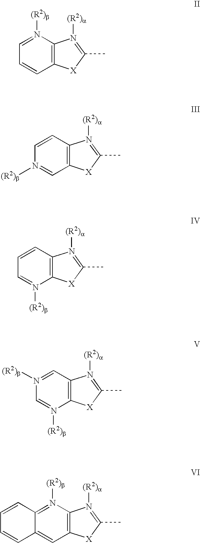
C12=C(N([(R2)b])=CC=C1)N([(R2)a])=C(C)[X]2.C12=C(C=CN([(R2)b])=C1)N([(R2)a])=C(C)[X]2.C12=C(C=CC=N1[(R2)b])N([(R2)a])=C(C)[X]2.C12=C(C=N([(R2)b])C=N1[(R2)b])N([(R2)a])=C(C)[X]2.C12=C(N([(R2)b])=C3C(=C1)C=CC=C3)N([(R2)a])=C(C)[X]2
